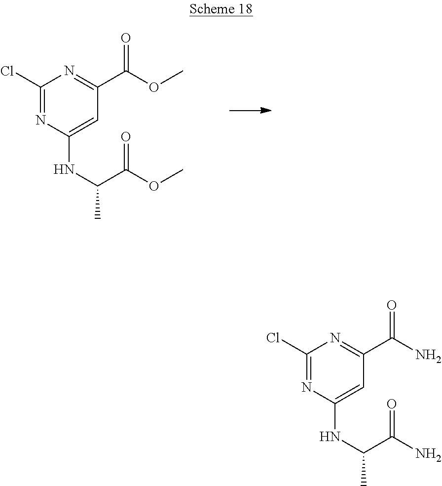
C1(Cl)=NC(NC(C)C(N)=O)=CC(C(N)=O)=N1.C1(Cl)=NC(NC(C)C(OC)=O)=CC(C(OC)=O)=N1
